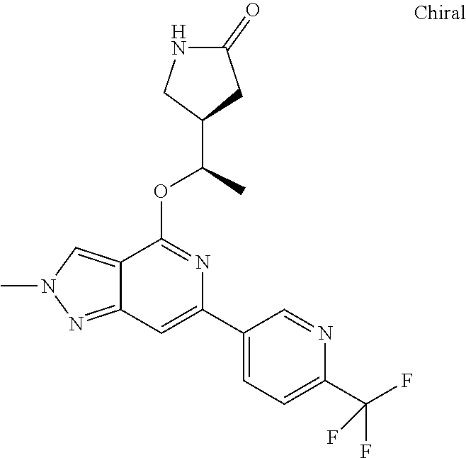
C12=NN(C)C=C1C(OC(C)C1CC(=O)NC1)=NC(C1=CC=C(C(F)(F)F)N=C1)=C2
